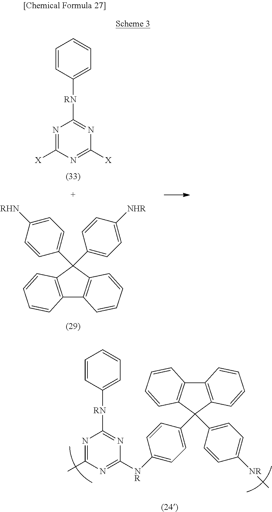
N1=C([X])N=C([X])N=C1[RN]C1=CC=CC=C1.C12=C(C(C3=CC=C([RHN])C=C3)(C3=CC=C([NHR])C=C3)C3=C1C=CC=C3)C=CC=C2.C12=C(C=CC=C1)C(C1=CC=C([NR]C3=NC(C)=NC([RN]C4=CC=CC=C4)=N3)C=C1)(C1=CC=C([NR]C)C=C1)C1=C2C=CC=C1
